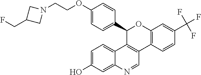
C1(OCCN2CC(CF)C2)=CC=C(C2C3=C(C4=C(O2)C=C(C(F)(F)F)C=C4)C=NC2=CC(O)=CC=C32)C=C1
